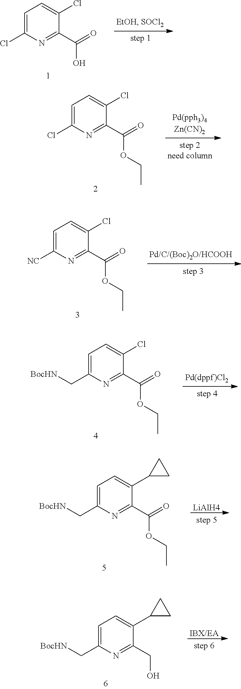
C1=C(Cl)N=C(C(=O)O)C(Cl)=C1.C1=C(Cl)N=C(C(=O)OCC)C(Cl)=C1.C1=C([NC])N=C(C(=O)OCC)C(Cl)=C1.C1=C(C[BocHN])N=C(C(=O)OCC)C(Cl)=C1.C1=C(C[BocHN])N=C(C(=O)OCC)C(C2CC2)=C1.[LiAlH4].[IBX/EA].C1=C(C[BocHN])N=C(CO)C(C2CC2)=C1
